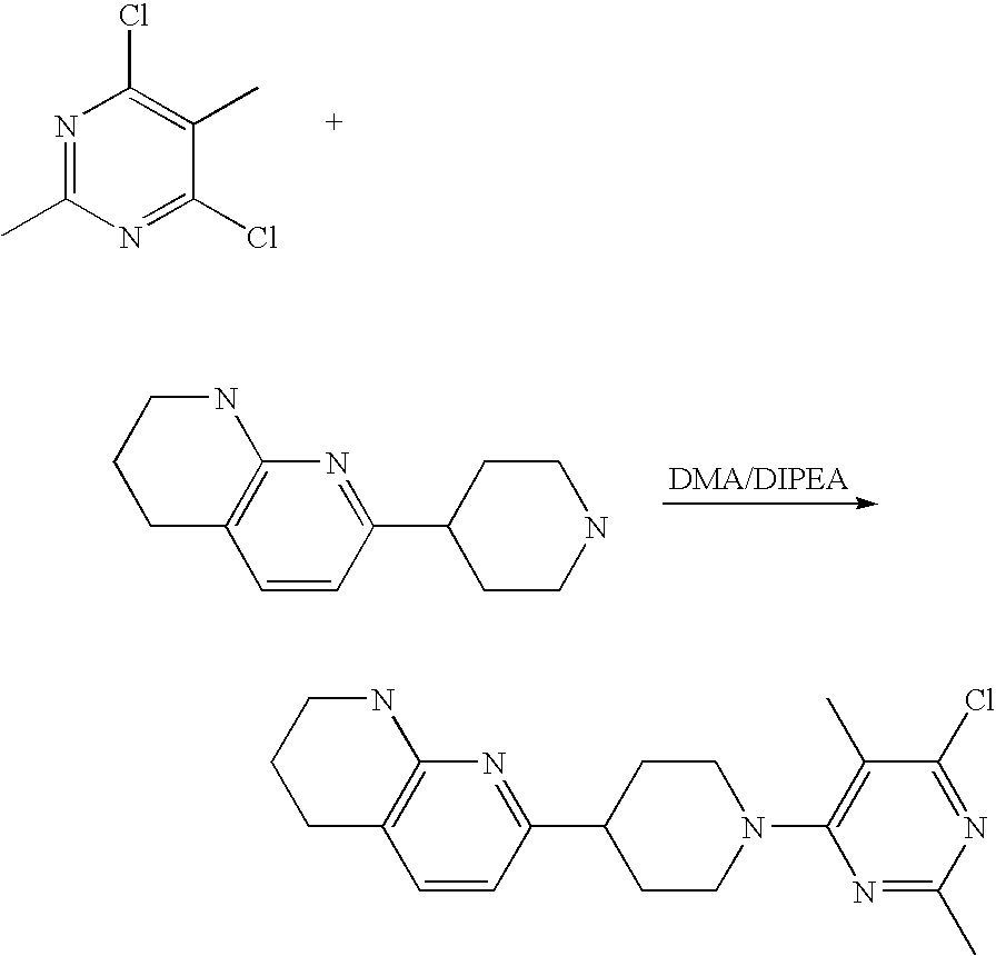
N1=C(C)N=C(Cl)C(C)=C1Cl.C1C2=C(NCC1)N=C(C1CCNCC1)C=C2.C1C2=C(NCC1)N=C(C1CCN(C3=C(C)C(Cl)=NC(C)=N3)CC1)C=C2
